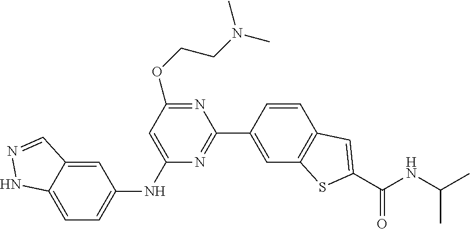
C1(NC2=CC=C3C(=C2)C=NN3)=CC(OCCN(C)C)=NC(C2=CC3=C(C=C2)C=C(C(NC(C)C)=O)S3)=N1
